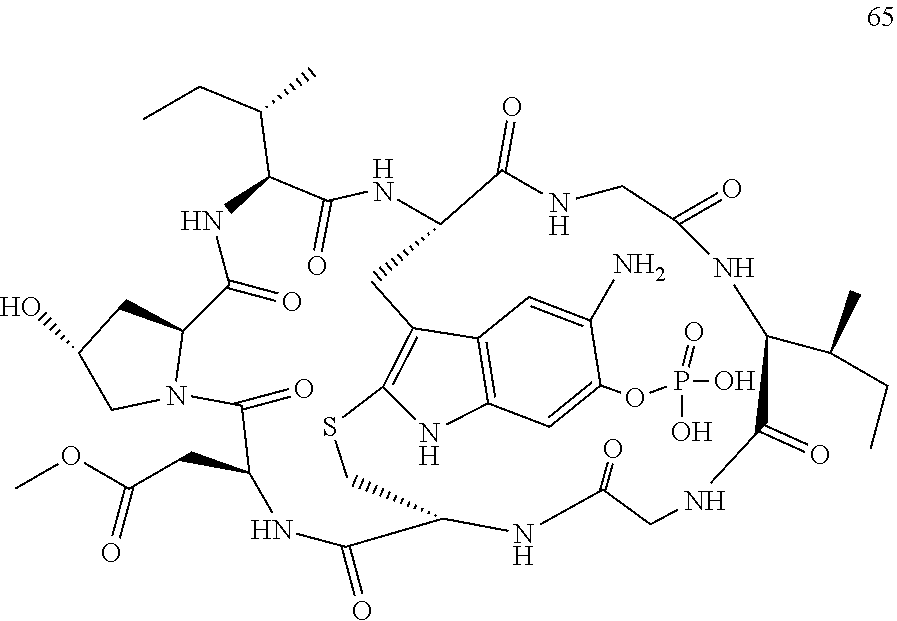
C12=C(C3=C(N1)C=C(OP(O)(O)=O)C(N)=C3)CC1C(=O)NCC(=O)NC(C(CC)C)C(=O)NCC(=O)NC(CS2)C(=O)NC(CC(OC)=O)C(=O)N2CC(O)CC2C(=O)NC(C(C)CC)C(=O)N1
